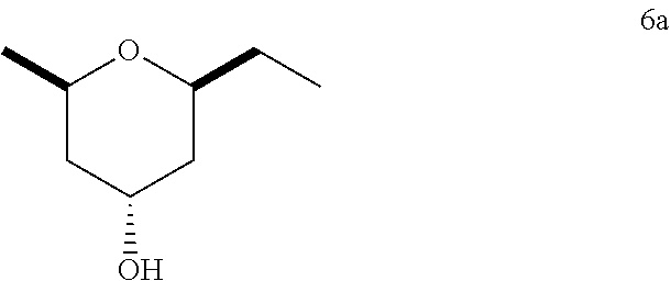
C1(C)CC(O)CC(CC)O1
